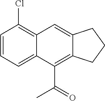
C1=CC=C2C(=C1Cl)C=C1C(=C2C(=O)C)CCC1
